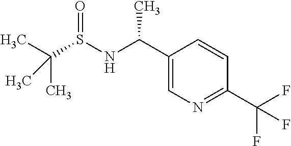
CC(S(NC(C1=CN=C(C(F)(F)F)C=C1)C)=O)(C)C
